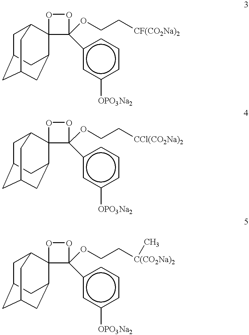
O1OC(OCC[CF(CO2Na)2])(c2cc([OPO3Na2])ccc2)C12C1CC3CC(CC2C3)C1.O1OC(OCC[CCl(CO2Na)2])(c2cc([OPO3Na2])ccc2)C12C1CC3CC(CC2C3)C1.O1OC(OCC[C(CO2Na)2]C)(c2cc([OPO3Na2])ccc2)C12C1CC3CC(CC2C3)C1
